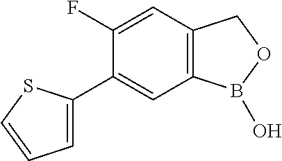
C1=C(C2=CC3=C(C=C2F)COB3O)SC=C1
